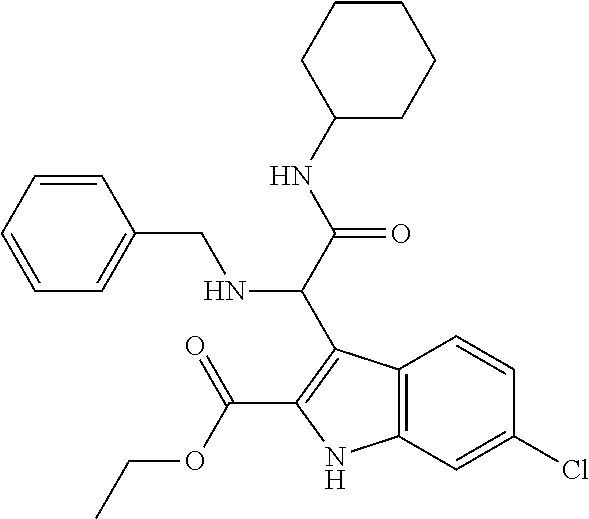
C12=C(C=C(Cl)C=C1)NC(C(OCC)=O)=C2C(C(NC1CCCCC1)=O)NCC1=CC=CC=C1
